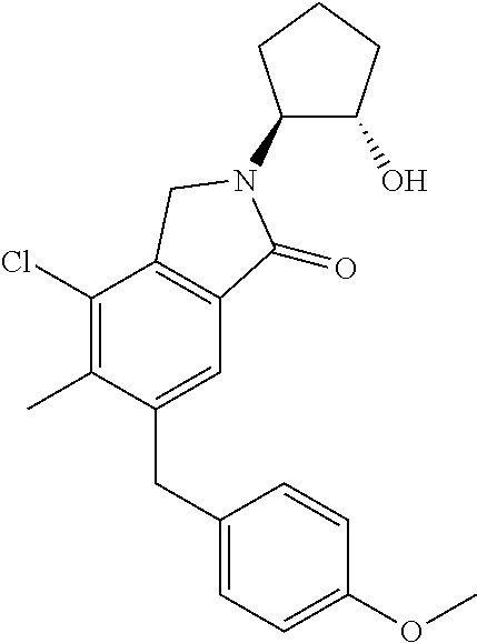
C1(CC2=CC=C(OC)C=C2)=CC2=C(C(Cl)=C1C)CN(C1C(O)CCC1)C2=O
